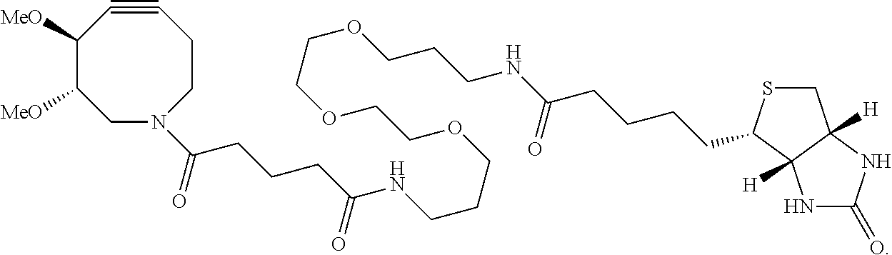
C1([MeO])C([MeO])CN(C(CCCC(NCCCOCCOCCOCCCNC(CCCCC2SCC3([H])C2([H])NC(=O)N3)=O)=O)=O)CCC#C1
